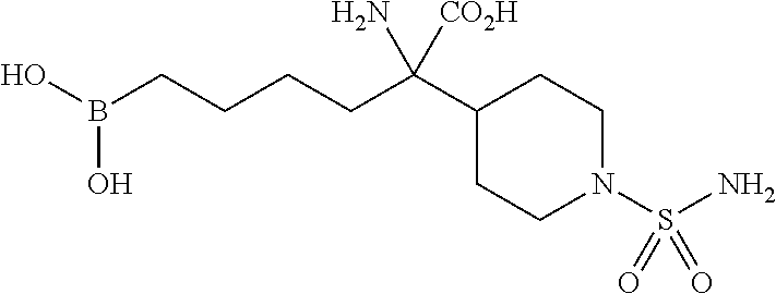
OB(CCCCC(C1CCN(S(N)(=O)=O)CC1)(N)[CO2H])O
